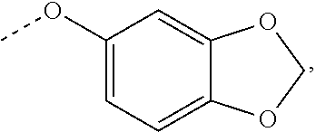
C1(OC)=CC=C2C(=C1)OCO2
